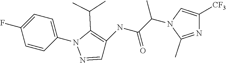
C1=CC(N2N=CC(NC(C(C)N3C=C([CF3])N=C3C)=O)=C2C(C)C)=CC=C1F
